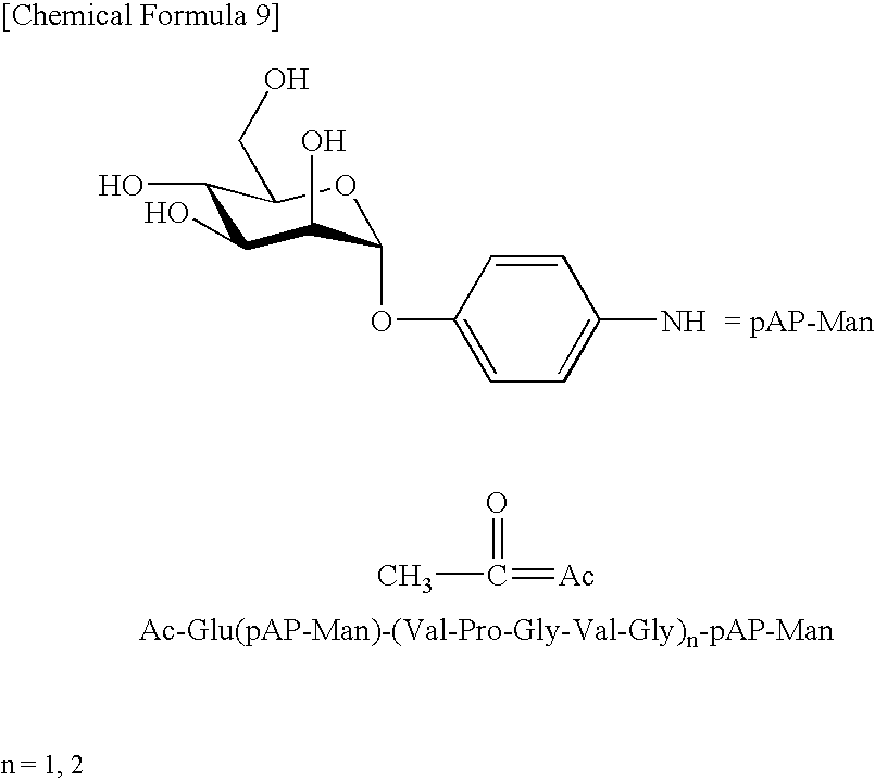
C1(O)C(O)C(O)C(OC2=CC=C(N)C=C2)OC1CO.CC(=[Ac])=O
